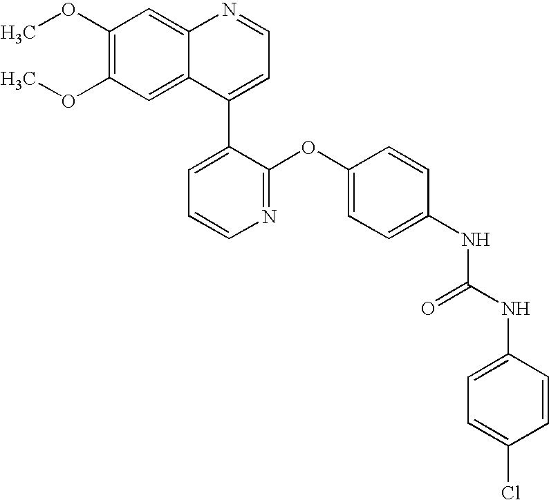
C12=CC(OC)=C(OC)C=C1C(C1=CC=CN=C1OC1=CC=C(NC(NC3=CC=C(Cl)C=C3)=O)C=C1)=CC=N2
